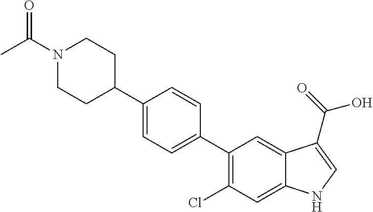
C1(C2=CC=C(C3CCN(C(C)=O)CC3)C=C2)=C(Cl)C=C2C(=C1)C(C(=O)O)=CN2
